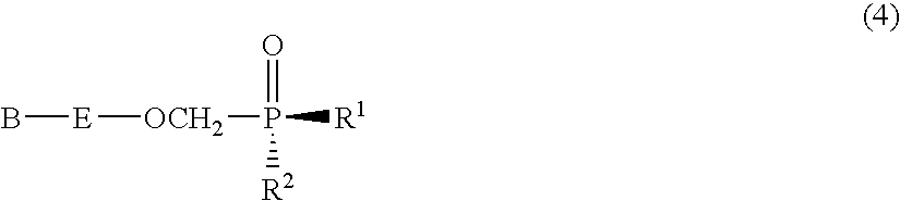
B[E][OCH2]P(=O)([R2])[R1]
